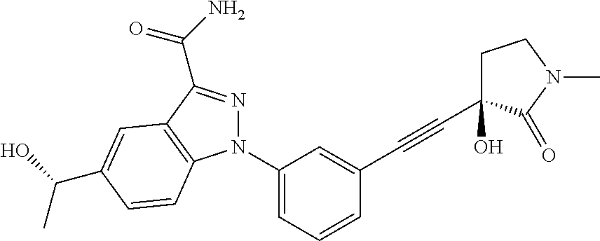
N1(C2=CC=CC(C#CC3(O)CCN(C)C3=O)=C2)N=C(C(N)=O)C2=C1C=CC(C(O)C)=C2
